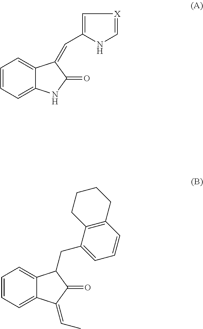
C1=CC=C2C(=C1)C(CC1=CC=CC3=C1CCCC3)C(=O)C2=CC.C1=CC=C2C(=C1)C(=CC1=C[X]=CN1)C(=O)N2
